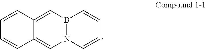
N12B(C=C3C(=C1)C=CC=C3)C=CC=C2
